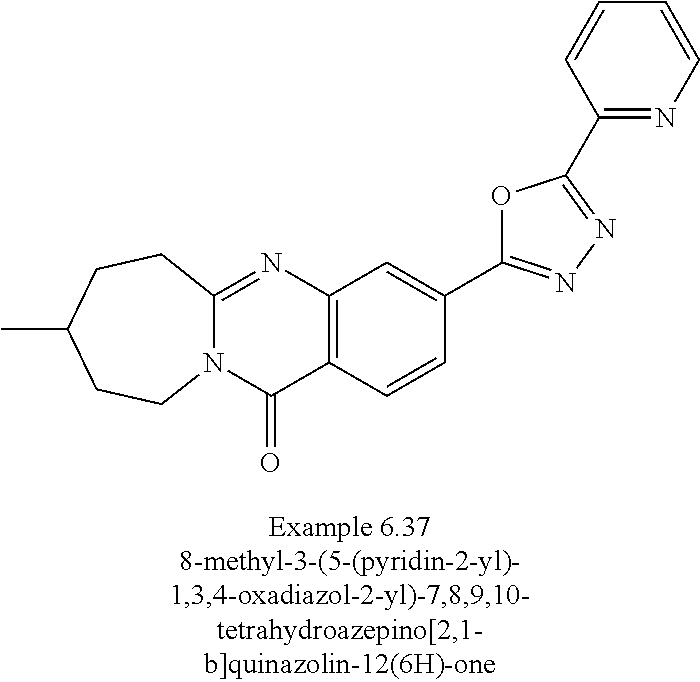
N12C(=NC3=C(C1=O)C=CC(C1=NN=C(C4=NC=CC=C4)O1)=C3)CCC(C)CC2
